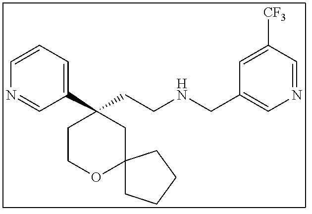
C1(C2(CCNCC3=CN=CC([CF3])=C3)CCOC3(C2)CCCC3)=CC=CN=C1
